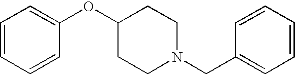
C1=CC=CC(OC2CCN(CC3=CC=CC=C3)CC2)=C1
